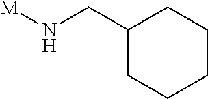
[M]NCC1CCCCC1
